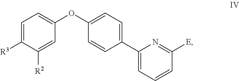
C1=C([R3])C([R2])=CC(OC2=CC=C(C3=CC=CC([E])=N3)C=C2)=C1
